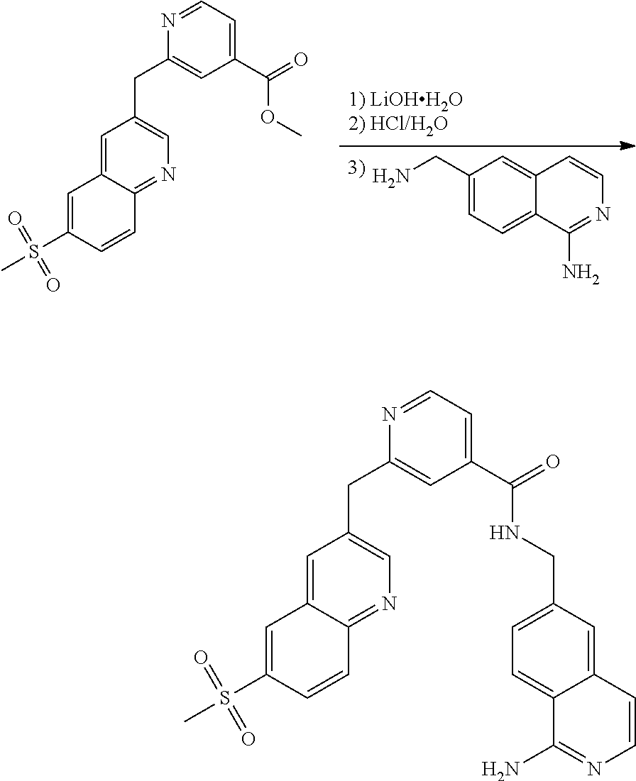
[1) LiOHH2O2) HCl/H2O].NCC1=CC=C2C(=C1)C=CN=C2N.C1=C2C(=NC=C1CC1=CC(C(=O)OC)=CC=N1)C=CC(S(C)(=O)=O)=C2.C1=C2C(=NC=C1CC1=CC(C(=O)NCC3=CC=C4C(=C3)C=CN=C4N)=CC=N1)C=CC(S(C)(=O)=O)=C2
